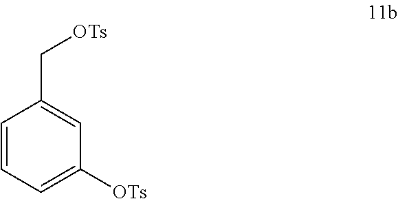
C1=CC=C([OTs])C=C1C[OTs]
